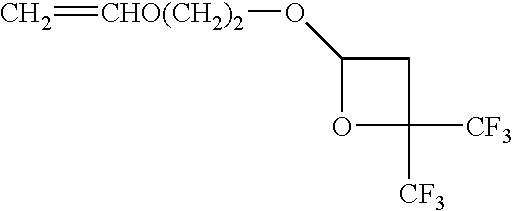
C=[CHO(CH2)2]OC1OC([CF3])([CF3])C1
